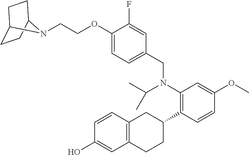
C1(O)=CC2=C(C=C1)CC(C1=C(N(C(C)C)CC3=CC=C(OCCN4C5CCC4CC5)C(F)=C3)C=C(OC)C=C1)CC2
